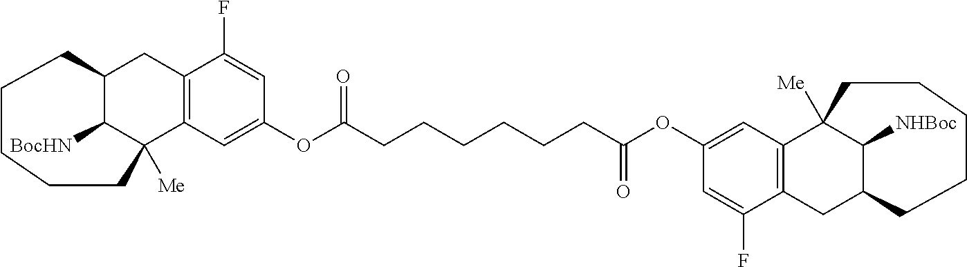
C12C([BocHN])C([Me])(C3=C(C1)C(F)=CC(OC(CCCCCCC(OC1=CC4=C(CC5C([NHBoc])C4([Me])CCCCC5)C(F)=C1)=O)=O)=C3)CCCCC2
